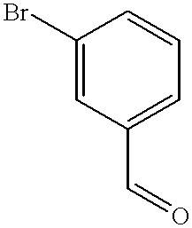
C1(C=O)=CC=CC(Br)=C1
